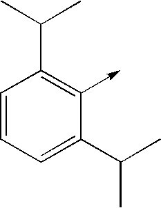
C1=CC=C(C(C)C)C(->C)=C1C(C)C
